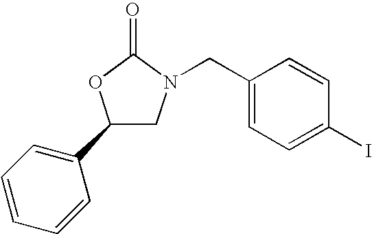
C1(C2=CC=CC=C2)CN(CC2=CC=C(I)C=C2)C(=O)O1
